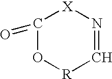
C1(=O)O[R]C=N[X]1
